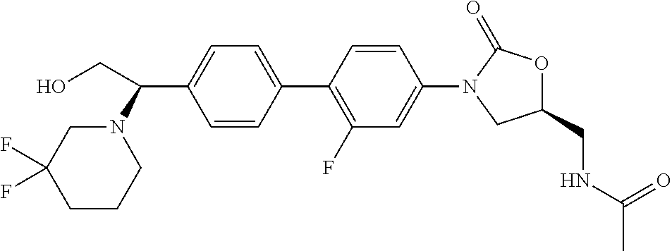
C1=C(C2=C(F)C=C(N3CC(CNC(=O)C)OC3=O)C=C2)C=CC(C(N2CC(F)(F)CCC2)CO)=C1
